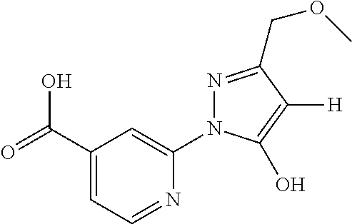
OC(C1=CC=NC(N2N=C(COC)C([H])=C2O)=C1)=O
